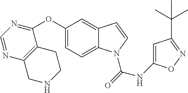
C1(OC2=NC=NC3=C2CCNC3)=CC=C2C(=C1)C=CN2C(=O)NC1=CC(C(C)(C)C)=NO1
